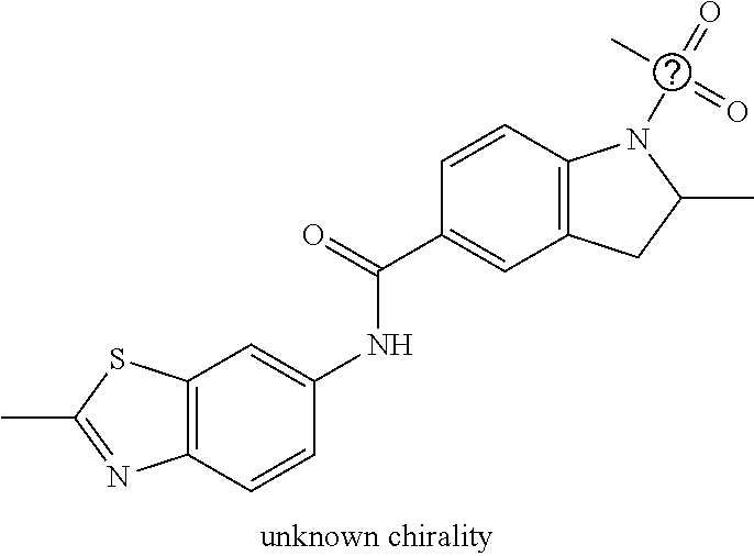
C12=C(C=CC(NC(C3=CC4=C(C=C3)N(C(=O)(C)=O)C(C)C4)=O)=C1)N=C(C)S2
